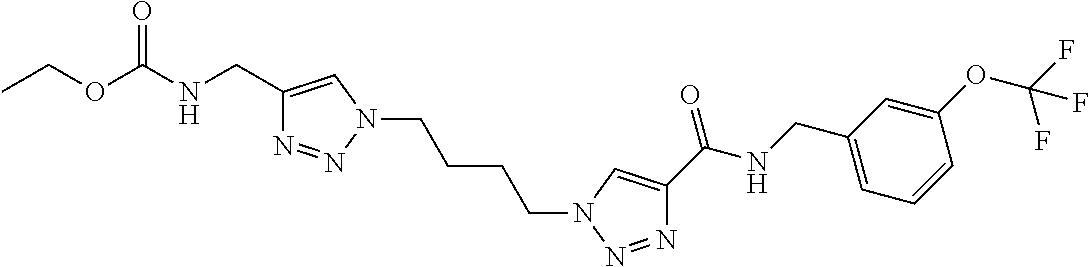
CCOC(NCC1=CN(CCCCN2N=NC(C(NCC3=CC=CC(OC(F)(F)F)=C3)=O)=C2)N=N1)=O
